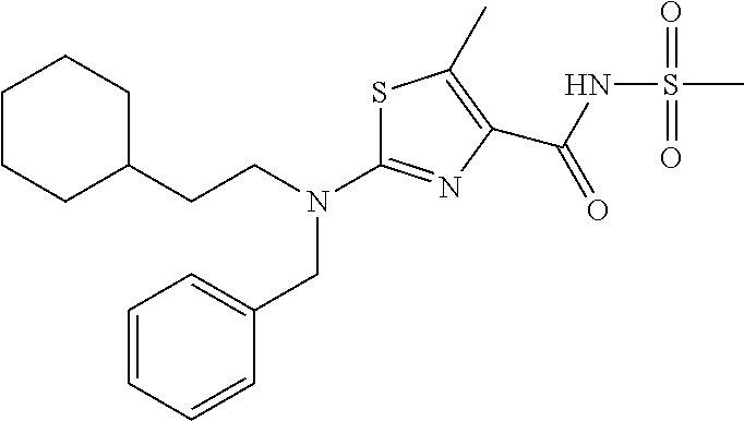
C(N(C1=NC(C(NS(C)(=O)=O)=O)=C(C)S1)CC1=CC=CC=C1)CC1CCCCC1
